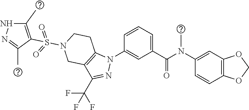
C1(N(C(C2=CC=CC(N3C4=C(C(C(F)(F)F)=N3)CN(S(=O)(=O)C3=C(C)NN=C3C)CC4)=C2)=O)C)=CC2=C(C=C1)OCO2
